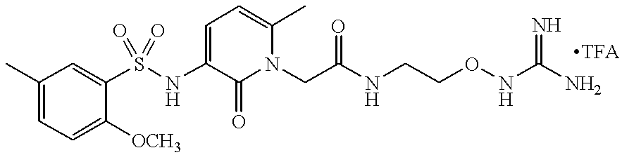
C1(C)=CC=C([OCH3])C(S(NC2=CC=C(C)N(CC(NCCONC(N)=N)=O)C2=O)(=O)=O)=C1
